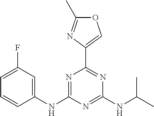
N1=C(NC2=CC(F)=CC=C2)N=C(NC(C)C)N=C1C1=COC(C)=N1
